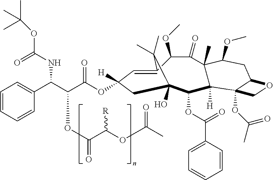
C1=C2C(OC)C(=O)C3(C)C(OC)CC4C(OC(=O)C)(CO4)C3([H])C(OC(=O)C3=CC=CC=C3)C(O)(CC1([H])OC(=O)C(C(C1=CC=CC=C1)NC(=O)OC(C)(C)C)OC(=O)C(OC(C)=O)[R])C2(C)C
